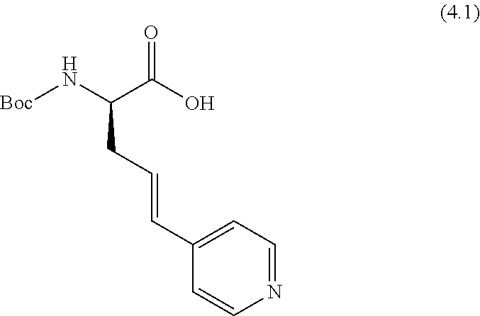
[Boc]NC(C(O)=O)CC=CC1=CC=NC=C1
